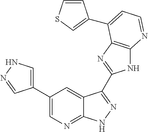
C1(C2=CNN=C2)=CN=C2C(=C1)C(C1=NC3=C(N1)N=CC=C3C1=CSC=C1)=NN2
